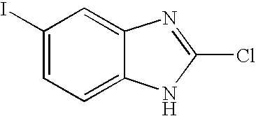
C1(I)=CC=C2C(=C1)N=C(Cl)N2
